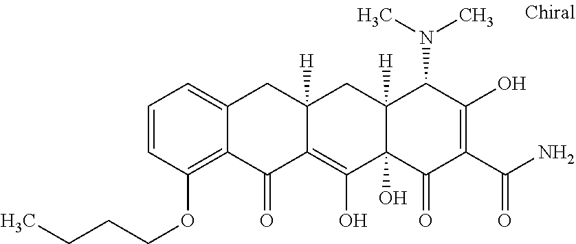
C12([H])C(O)(C(=O)C(C(N)=O)=C(O)C1N(C)C)C(O)=C1C([H])(C2)CC2=CC=CC(OCCCC)=C2C1=O
